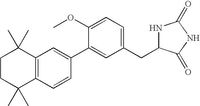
C1CC(C)(C)C2=C(C1(C)C)C=C(C1=CC(CC3NC(=O)NC3=O)=CC=C1OC)C=C2
